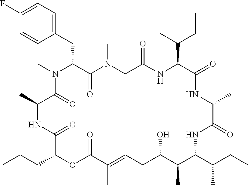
C1(F)=CC=C(CC2C(=O)N(C)CC(=O)NC(C(C)CC)C(=O)NC(C)C(=O)NC(C(C)CC)C(C)C(O)CC=C(C)C(=O)OC(CC(C)C)C(=O)NC(C)C(=O)N2C)C=C1
